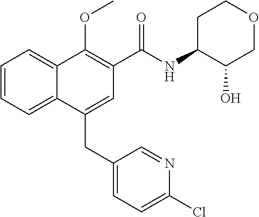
C1=CC=C2C(=C1)C(OC)=C(C(NC1C(O)COCC1)=O)C=C2CC1=CC=C(Cl)N=C1
